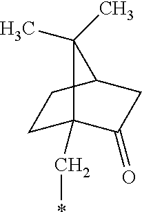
C1C2(C*)C(=O)CC(C1)C2(C)C
